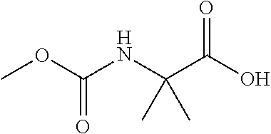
O(C(NC(C(O)=O)(C)C)=O)C
